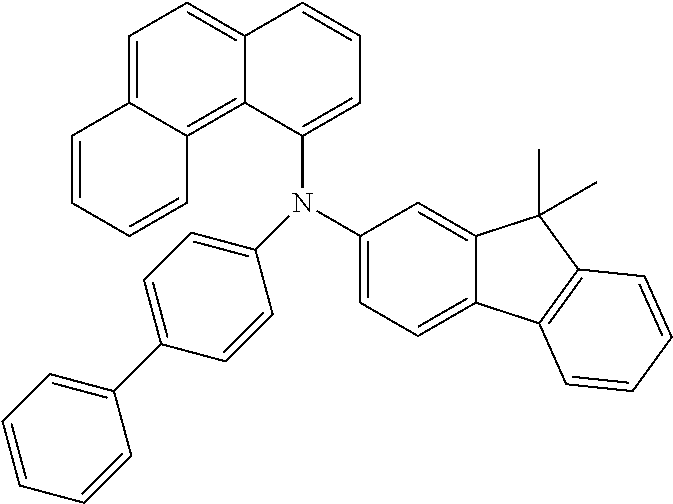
C1=CC=CC2=C3C(=CC=C12)C=CC=C3N(C1=CC=C(C2=CC=CC=C2)C=C1)C1=CC=C2C(=C1)C(C)(C)C1=C2C=CC=C1
